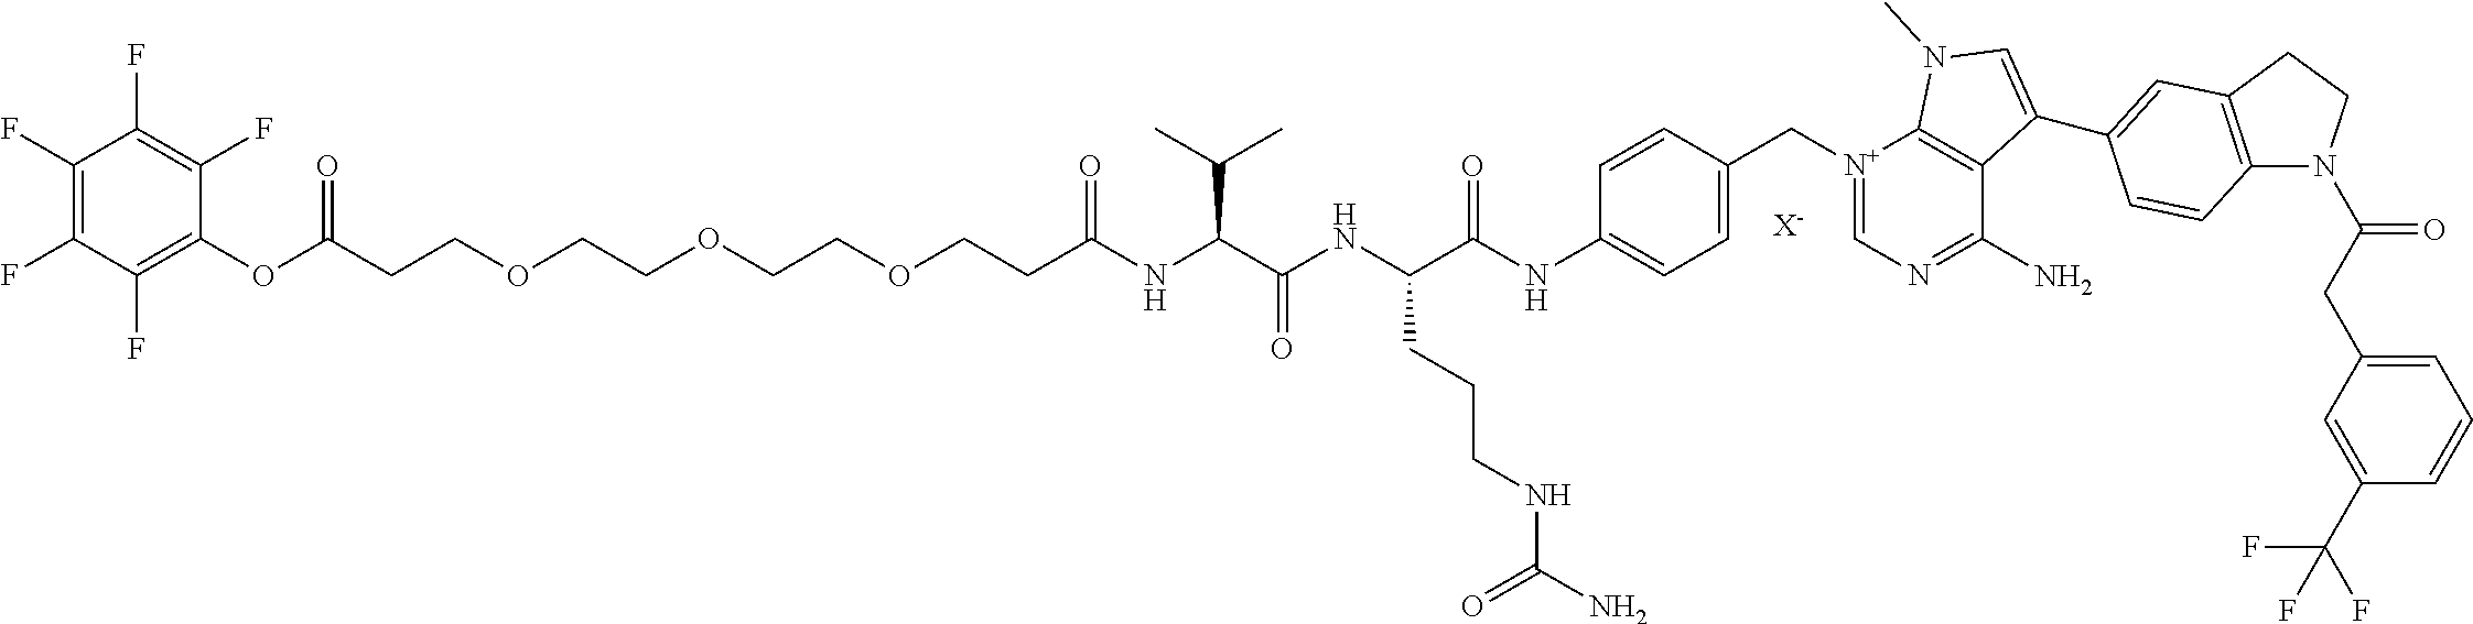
[X-].C(CCOCCOCCOCCC(NC(C(NC(C(NC1=CC=C(C[N+]2=CN=C(N)C3=C2N(C)C=C3C2=CC3=C(N(C(CC4=CC=CC(C(F)(F)F)=C4)=O)CC3)C=C2)C=C1)=O)CCCNC(N)=O)=O)C(C)C)=O)(OC1=C(F)C(F)=C(F)C(F)=C1F)=O
